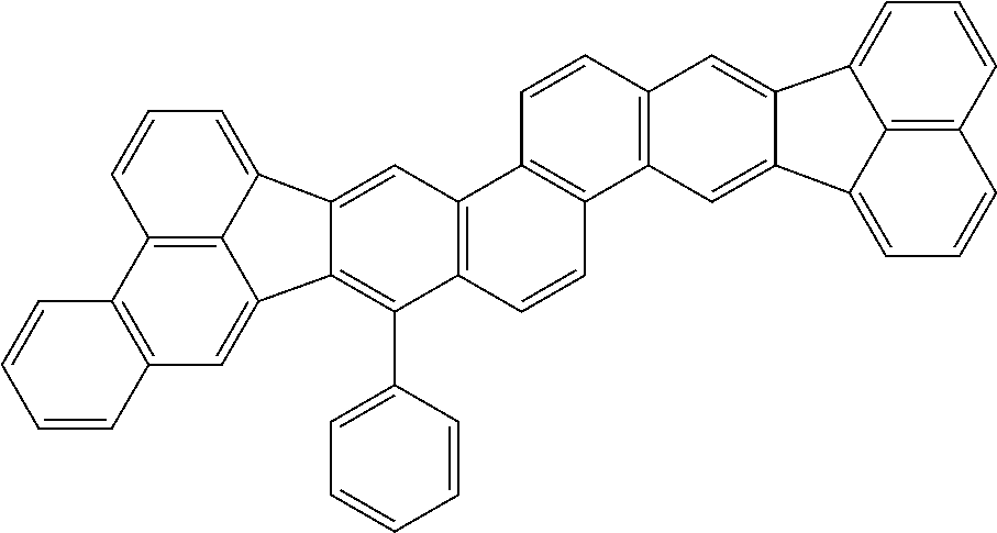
C12=C(C=C3C4=C1C=CC=C4C1=CC4=C(C=CC5=C4C=CC4=C5C=C5C(=C4)C4=CC=CC6=C4C5=CC=C6)C(C4=CC=CC=C4)=C31)C=CC=C2
